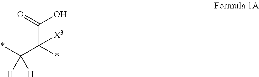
*C(C(C(=O)O)([X3])*)([H])[H]
